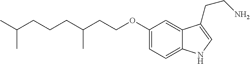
CC(CCCC(CCOC1=CC=C2C(=C1)C(CCN)=CN2)C)C
